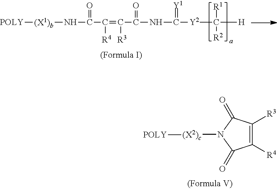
[POLY][(X1)b]NC(C([R4])=C(C(=O)NC(=[Y1])[Y2]C([H])([R1])[R2])[R3])=O.C1([R4])=C([R3])C(=O)N([(X2)c][POLY])C1=O
